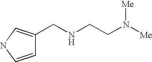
C1=CNC=C1CNCCN([Me])[Me]
